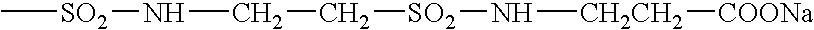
C[SO2]NCC[SO2]N[CH2CH2][COONa]
